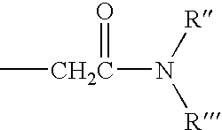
C[CH2C](N([R])[R])=O
